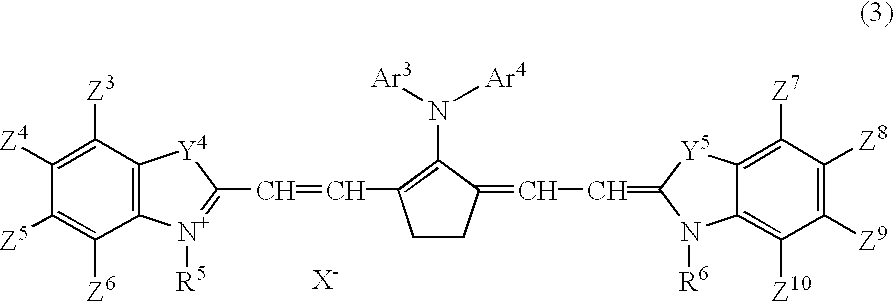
C12=C([N+]([R5])=C(C=CC3=C(N([Ar3])[Ar4])C(=CC=C4N([R6])C5=C([Z10])C([Z9])=C([Z8])C([Z7])=C5[Y5]4)CC3)[Y4]1)C([Z6])=C([Z5])C([Z4])=C2[Z3].[X-]
